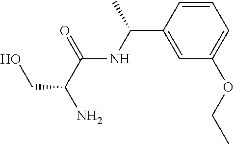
N(C(=O)C(N)CO)C(C1=CC(OCC)=CC=C1)C
